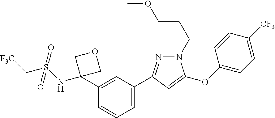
C1=C(C2=NN(CCCOC)C(OC3=CC=C([CF3])C=C3)=C2)C=C(C2(NS(=O)(C[CF3])=O)COC2)C=C1
